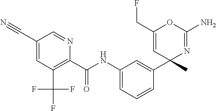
C1(C(NC2=CC=CC(C3(C)N=C(N)OC(CF)=C3)=C2)=O)=C(C(F)(F)F)C=C(C#N)C=N1
